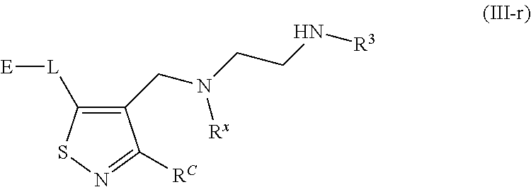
C1(CN(CCN[R3])[Rx])=C([L][E])SN=C1[RC]
